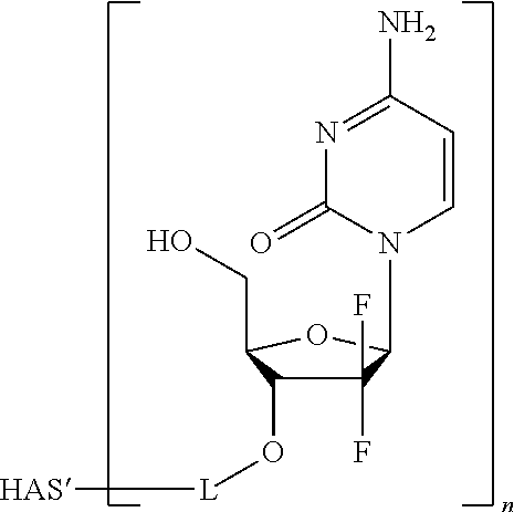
C1(F)(F)C(O[L][HAS])C(CO)OC1N1C=CC(N)=NC1=O
